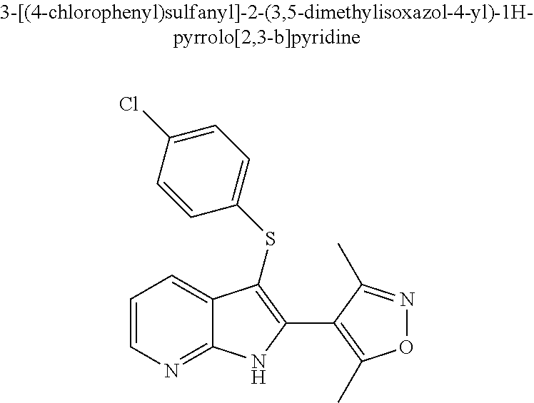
C1=CN=C2C(=C1)C(SC1=CC=C(Cl)C=C1)=C(C1=C(C)ON=C1C)N2
